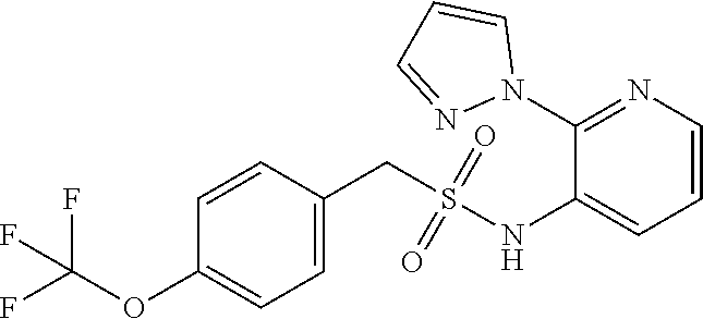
C1=C(CS(=O)(=O)NC2=CC=CN=C2N2C=CC=N2)C=CC(OC(F)(F)F)=C1
